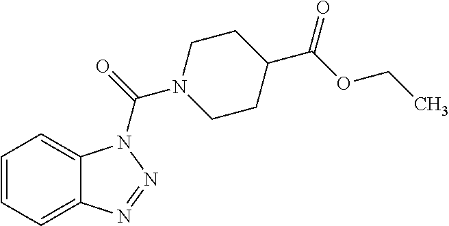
C1=CC=C2C(=C1)N(C(=O)N1CCC(C(OCC)=O)CC1)N=N2
